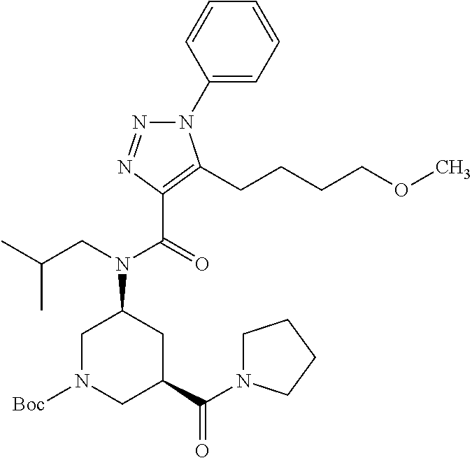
N1(C2=CC=CC=C2)N=NC(C(=O)N(CC(C)C)C2CN([Boc])CC(C(N3CCCC3)=O)C2)=C1CCCCOC
